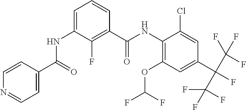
C1=CC(C(=O)NC2=CC=CC(C(NC3=C(OC(F)F)C=C(C(C(F)(F)F)(C(F)(F)F)F)C=C3Cl)=O)=C2F)=CC=N1
